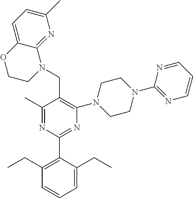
C1(C)=NC(C2=C(CC)C=CC=C2CC)=NC(N2CCN(C3=NC=CC=N3)CC2)=C1CN1C2=NC(C)=CC=C2OCC1
